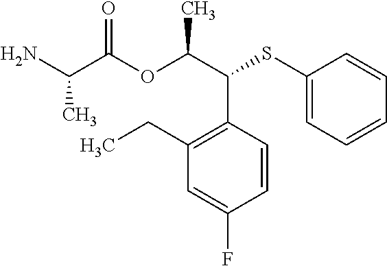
C1(CC)=C(C(C(OC(C(N)C)=O)C)SC2=CC=CC=C2)C=CC(F)=C1
